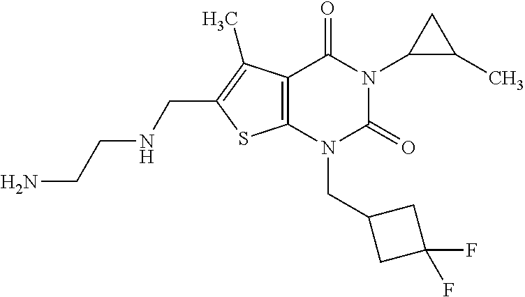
C12=C(N(CC3CC(F)(F)C3)C(=O)N(C3C(C)C3)C1=O)SC(CNCCN)=C2C
